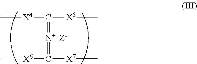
C(=[N+]=C([X6]C)[X7]C)([X4]C)[X5]C.[Z-]
